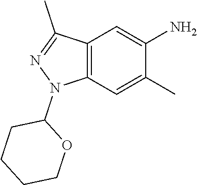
C12=C(C=C(C)C(N)=C1)N(C1CCCCO1)N=C2C
